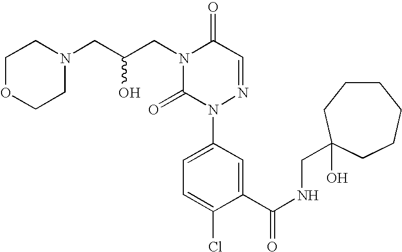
C1(C(NCC2(O)CCCCCC2)=O)=CC(N2N=CC(=O)N(CC(CN3CCOCC3)O)C2=O)=CC=C1Cl
